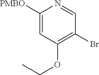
C1([PMBO])=CC(OCC)=C(Br)C=N1
